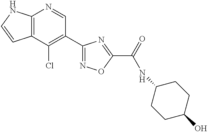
C12=C(C(Cl)=C(C3=NOC(C(NC4CCC(O)CC4)=O)=N3)C=N1)C=CN2
